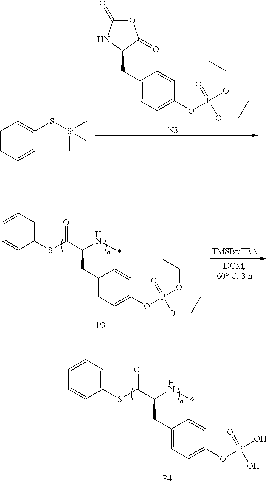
O1C(=O)NC(CC2=CC=C(OP(OCC)(=O)OCC)C=C2)C1=O.[N3].C1=CC=CC=C1S[Si](C)(C)C.C1=CC=C(SC(C(N*)CC2=CC=C(OP(OCC)(=O)OCC)C=C2)=O)C=C1.[P3].C1=CC=C(SC(C(N*)CC2=CC=C(OP(O)(=O)O)C=C2)=O)C=C1.[P4]
